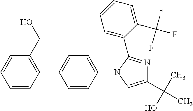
C1=CC(C2=CC=C(N3C(C4=CC=CC=C4C(F)(F)F)=NC(C(C)(O)C)=C3)C=C2)=C(CO)C=C1
